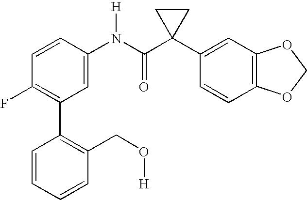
C1=CC(N(C(C2(C3=CC4=C(C=C3)OCO4)CC2)=O)[H])=CC(C2=C(CO[H])C=CC=C2)=C1F
